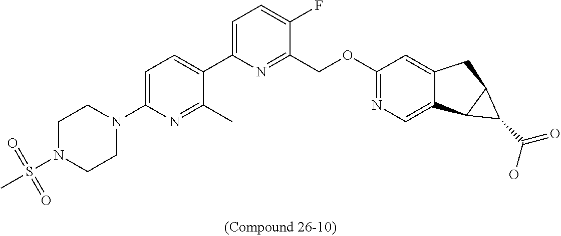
C1(C)=NC(N2CCN(S(C)(=O)=O)CC2)=CC=C1C1=CC=C(F)C(COC2=NC=C3C(=C2)CC2C3C2C(=O)O)=N1
